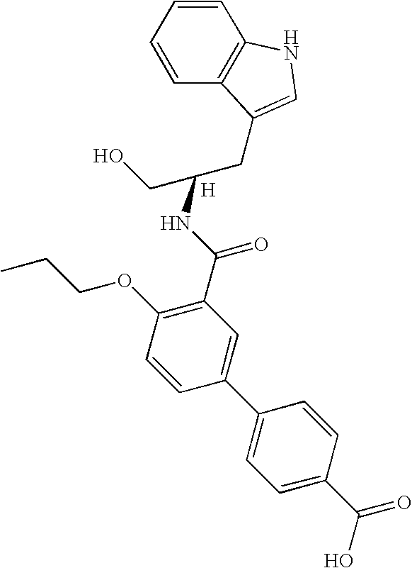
CCCOC1=C(C(NC(CC2=CNC3=C2C=CC=C3)CO)=O)C=C(C2=CC=C(C(O)=O)C=C2)C=C1.[H]
